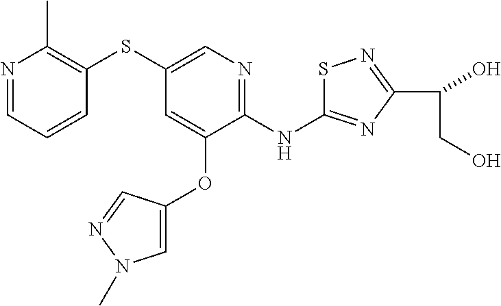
N1=CC=CC(SC2=CN=C(NC3=NC(C(O)CO)=NS3)C(OC3=CN(C)N=C3)=C2)=C1C
